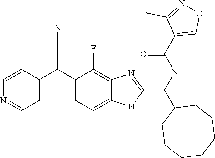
C(C1=NC2=C(F)C(C(C#N)C3=CC=NC=C3)=CC=C2N1)(C1CCCCCCC1)NC(C1=CON=C1C)=O
